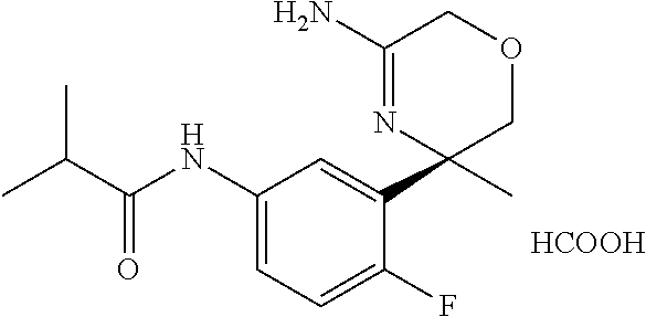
C1(NC(C(C)C)=O)=CC=C(F)C(C2(C)N=C(N)COC2)=C1.[HCOOH]
